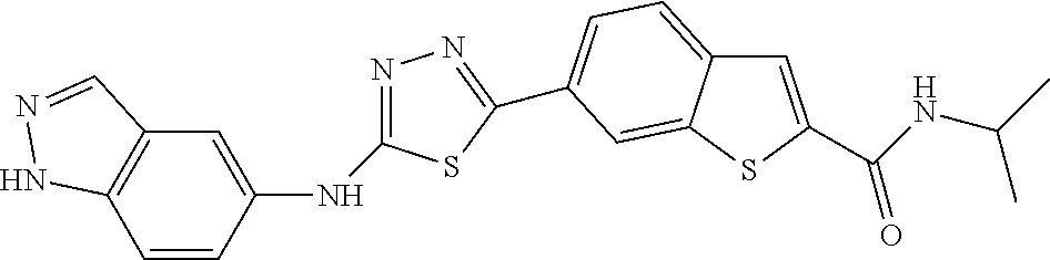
N(C1=CC2=C(C=C1)NN=C2)C1=NN=C(C2=CC=C3C=C(C(NC(C)C)=O)SC3=C2)S1
